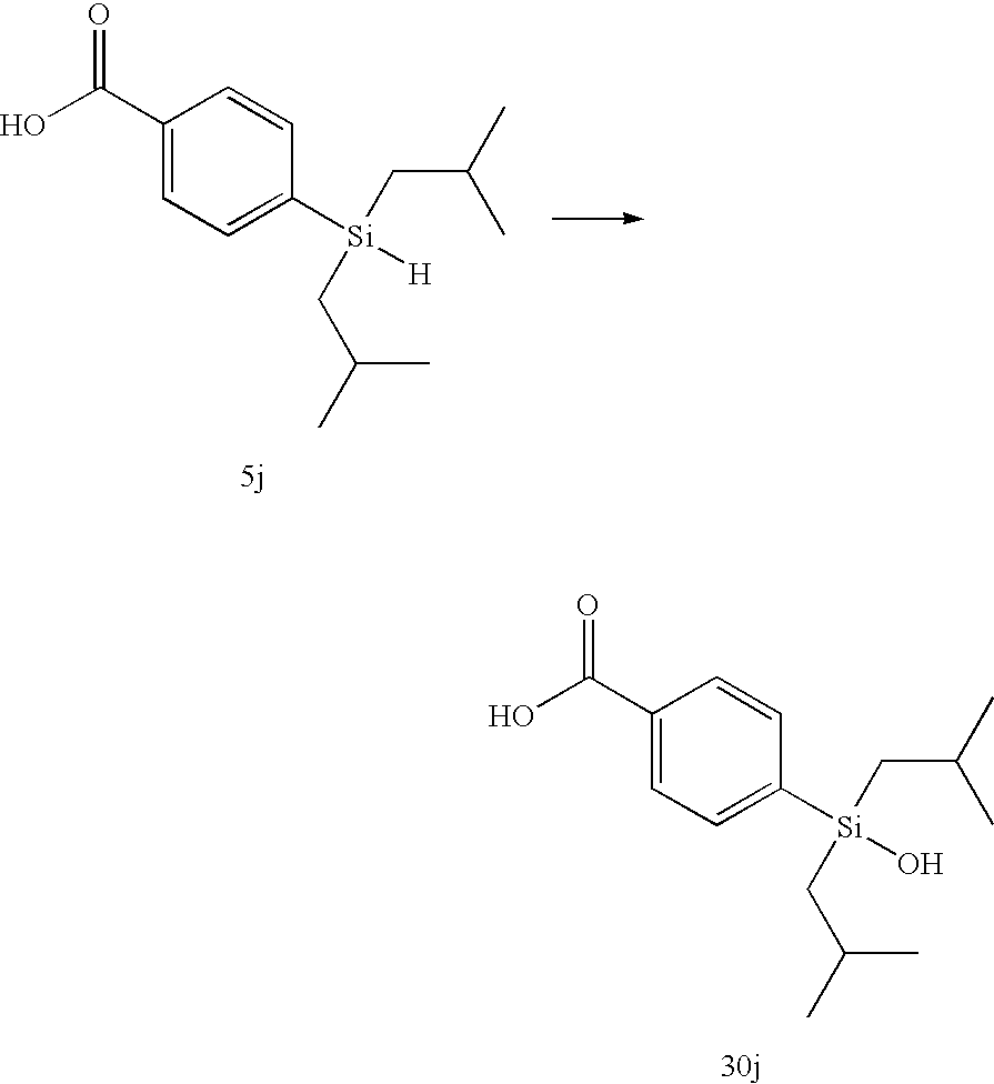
C1(C(O)=O)=CC=C([Si]([H])(CC(C)C)CC(C)C)C=C1.C1(C(O)=O)=CC=C([Si](O)(CC(C)C)CC(C)C)C=C1
